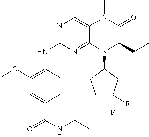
C12=NC(NC3=C(OC)C=C(C(NCC)=O)C=C3)=NC=C1N(C)C(=O)C(CC)N2C1CCC(F)(F)C1
